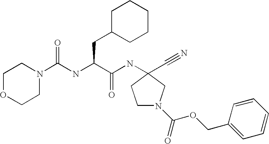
O1CCN(C(NC(C(NC2(C#N)CN(C(=O)OCC3=CC=CC=C3)CC2)=O)CC2CCCCC2)=O)CC1
